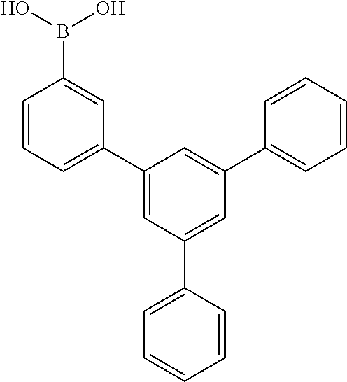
C1=CC=C(C2=CC(C3=CC=CC=C3)=CC(C3=CC=CC=C3)=C2)C=C1B(O)O
